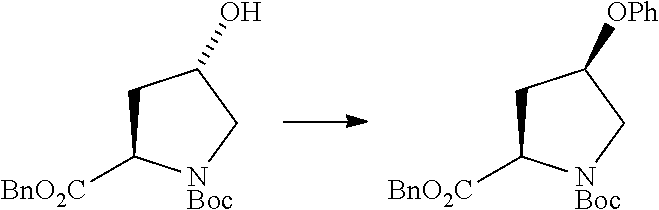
C1C([BnO2C])[NBoc]CC1O.C1C([BnO2C])[NBoc]CC1[OPh]
